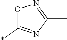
O1C(*)=NC(C)=N1
